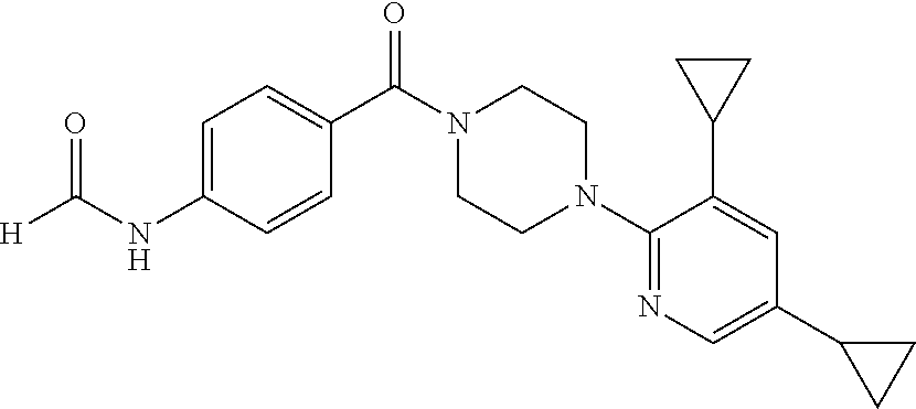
C1=C(NC([H])=O)C=CC(C(N2CCN(C3=NC=C(C4CC4)C=C3C3CC3)CC2)=O)=C1
